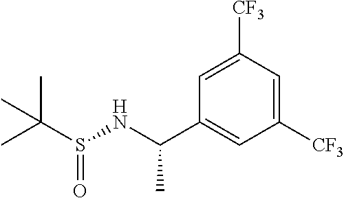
C1([CF3])=CC(C(NS(C(C)(C)C)=O)C)=CC([CF3])=C1
